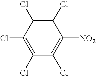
C1(Cl)=C(Cl)C(Cl)=C(Cl)C([NO2])=C1Cl
